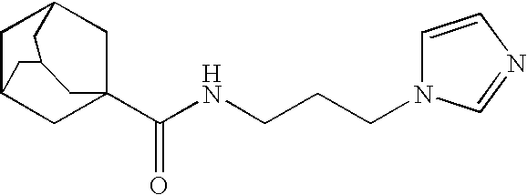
C1C2CC3(C(NCCCN4C=CN=C4)=O)CC1CC(C2)C3
